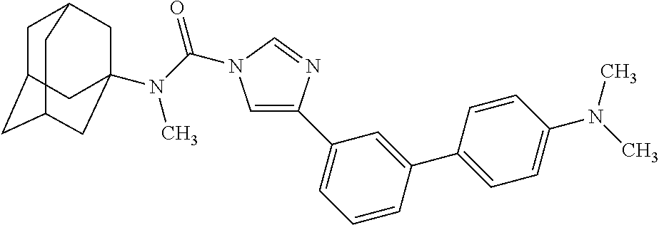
C1C2CC3CC(N(C)C(=O)N4C=C(C5=CC=CC(C6=CC=C(N(C)C)C=C6)=C5)N=C4)(CC1C3)C2
